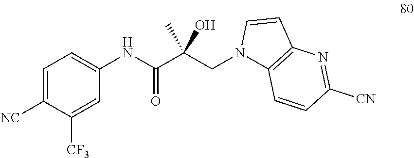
C1=C([NC])C([CF3])=CC(NC(=O)C(CN2C3=C(C=C2)N=C([CN])C=C3)(C)O)=C1
